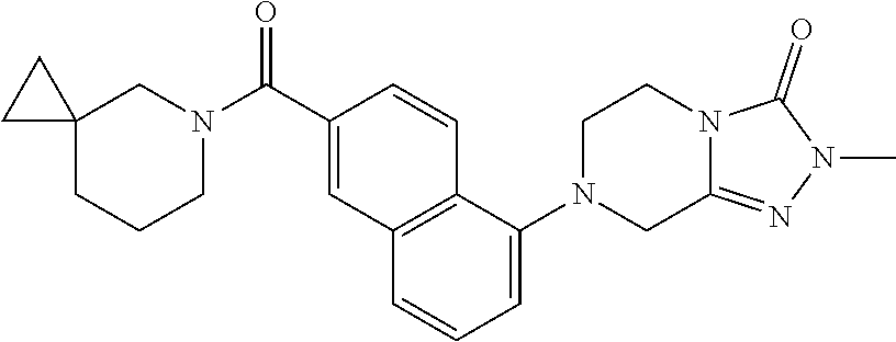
N1(C)N=C2N(C1=O)CCN(C1=CC=CC3=C1C=CC(C(N1CC4(CC4)CCC1)=O)=C3)C2
